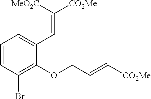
C1(OCC=C[CO2Me])=C(Br)C=CC=C1C=C([CO2Me])[MeO2C]
